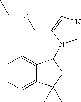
C1=CC=C2C(=C1)C(N1C=NC=C1COCC)CC2(C)C
